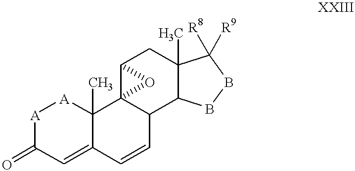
C12CC3(C)C(C4C=CC5=CC(=O)[A][A]C5(C)C14O2)BBC3([R8])[R9]
